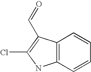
C12=C(C=CC=C1)NC(Cl)=C2C=O
